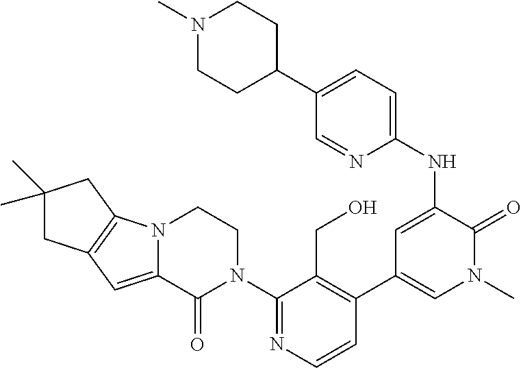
N12C(=CC3=C1CC(C)(C)C3)C(=O)N(C1=NC=CC(C3=CN(C)C(=O)C(NC4=CC=C(C5CCN(C)CC5)C=N4)=C3)=C1CO)CC2
